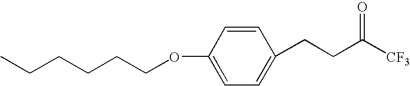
CCCCCCOC1=CC=C(CCC([CF3])=O)C=C1
